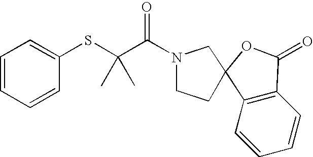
C1=CC=CC(SC(C(N2CCC3(C2)C2=C(C=CC=C2)C(=O)O3)=O)(C)C)=C1
